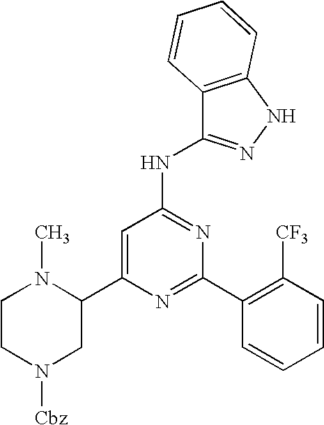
C1=C(C2N(C)CCN([Cbz])C2)N=C(C2=C([CF3])C=CC=C2)N=C1NC1=NNC2=C1C=CC=C2
